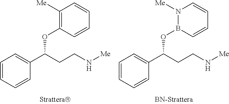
C1=CC=CC(C(CCN[Me])OC2=C([Me])C=CC=C2)=C1.C1=CC=CC(C(CCN[Me])OB2C=CC=CN2[Me])=C1
